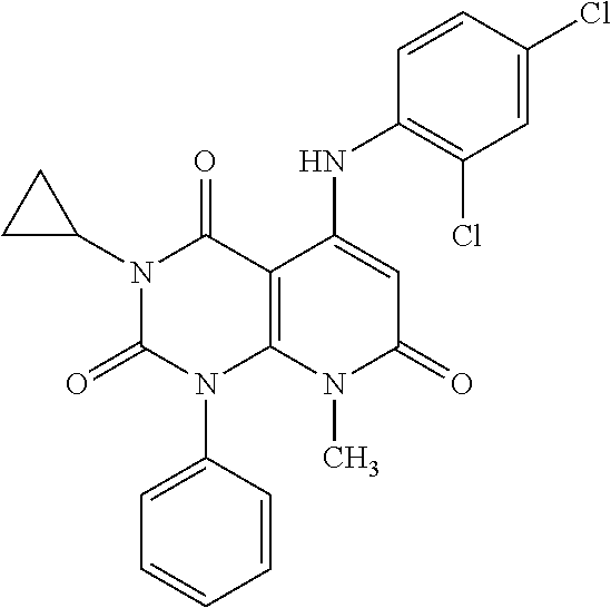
C1=CC(N2C3=C(C(=O)N(C4CC4)C2=O)C(NC2=C(Cl)C=C(Cl)C=C2)=CC(=O)N3C)=CC=C1
